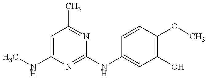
C1=C(NC)N=C(NC2=CC(O)=C(OC)C=C2)N=C1C
